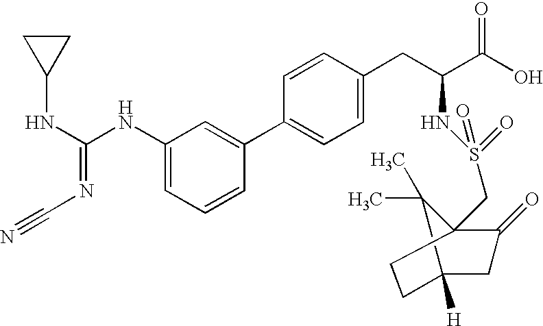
C(N=C(NC1=CC=CC(C2=CC=C(CC(C(O)=O)NS(=O)(=O)CC34C(=O)CC([H])(CC3)C4(C)C)C=C2)=C1)NC1CC1)#N
